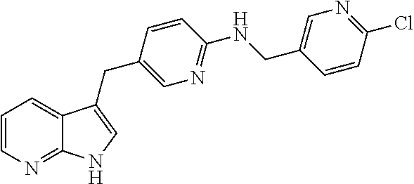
C1=CN=C2C(=C1)C(CC1=CN=C(NCC3=CN=C(Cl)C=C3)C=C1)=CN2
